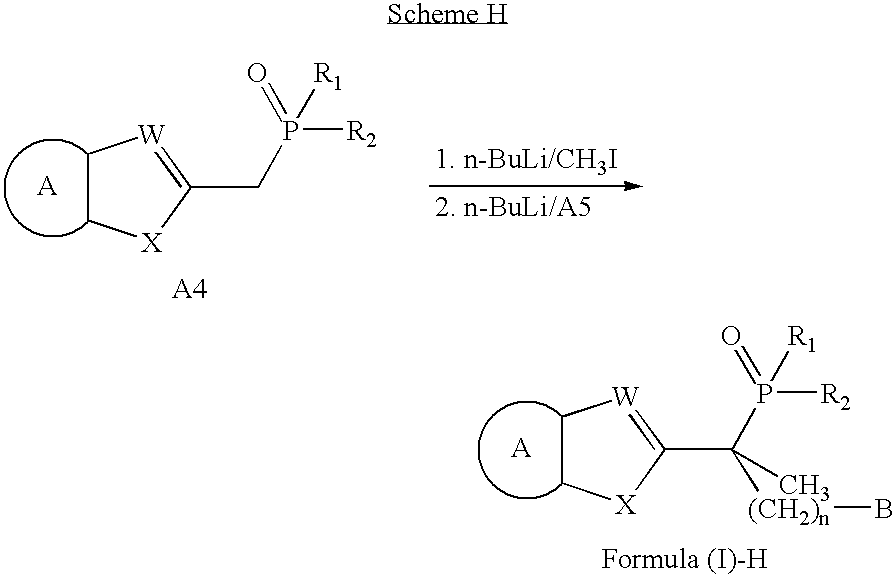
C1C[X]C(CP([R2])(=O)[R1])=[W]1.C1C[X]C(C(P([R2])(=O)[R1])([(CH2)n]B)C)=[W]1
